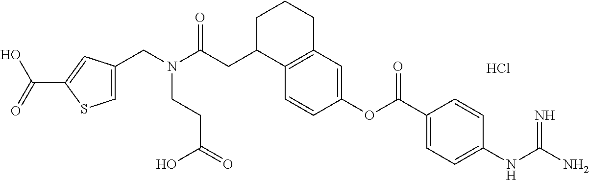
Cl.C12=C(C=C(OC(C3=CC=C(NC(N)=N)C=C3)=O)C=C1)CCCC2CC(N(CC1=CSC(C(=O)O)=C1)CCC(=O)O)=O
